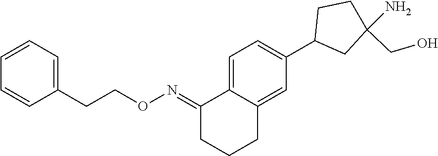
C1=CC=C(CCON=C2CCCC3=CC(C4CC(N)(CO)CC4)=CC=C23)C=C1
